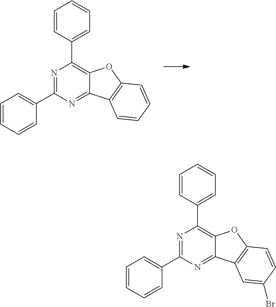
N1=C(C2=CC=CC=C2)N=C2C(=C1C1=CC=CC=C1)OC1=C2C=CC=C1.N1=C(C2=CC=CC=C2)N=C2C(=C1C1=CC=CC=C1)OC1=C2C=C(Br)C=C1
